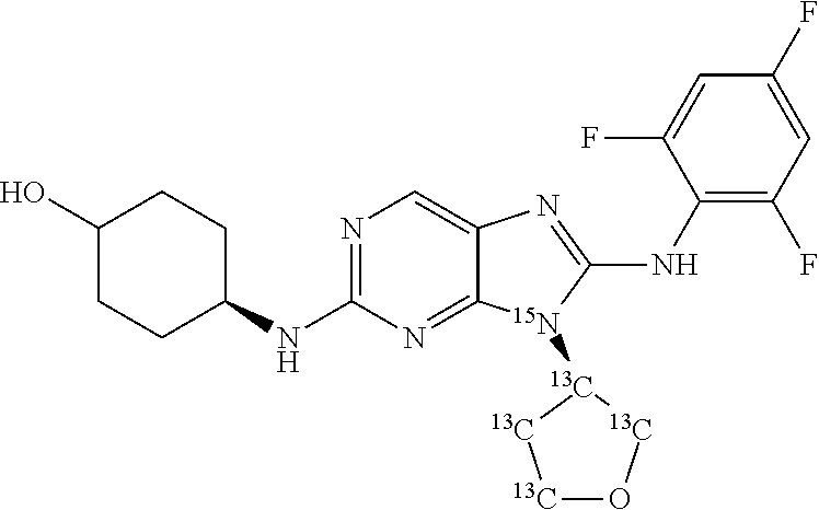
N1=C(NC2CCC(O)CC2)N=C2C(=C1)N=C(NC1=C(F)C=C(F)C=C1F)[15N]2[13C]1[13C]O[13C][13C]1
